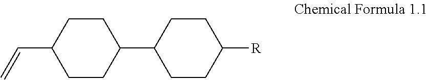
C1(C=C)CCC(C2CCC([R])CC2)CC1
